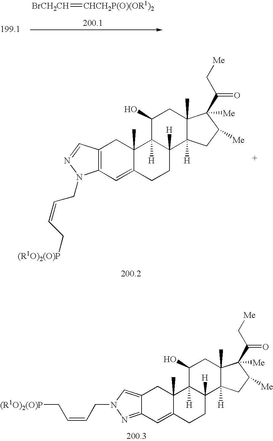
[BrCH2CH]=[CHCH2P(O)(OR1)2].C12=C(C=C3C(C)(C1)C1([H])C([H])(CC3)C3([H])C(C)(CC1O)C(C(C[Me])=O)([Me])C([Me])C3)N(CC=CC[(R1O)2(O)P])N=C2.C12=CN(CC=CC[(R1O)2(O)P])N=C1C=C1C(C)(C2)C2([H])C([H])(CC1)C1([H])C(C)(CC2O)C(C(C[Me])=O)([Me])C([Me])C1
